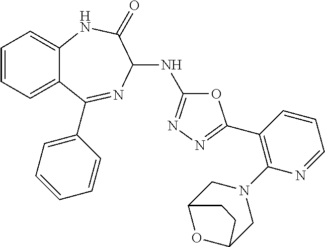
C1(C2=NN=C(NC3N=C(C4=CC=CC=C4)C4=CC=CC=C4NC3=O)O2)=C(N2CC3OC(C2)CC3)N=CC=C1
